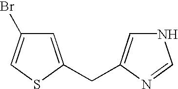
C1=C(CC2=CNC=N2)SC=C1Br
